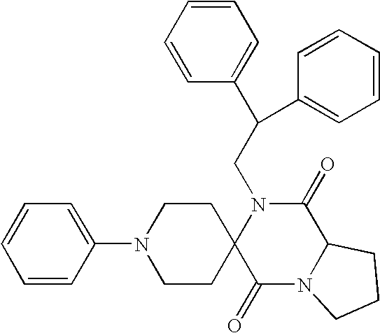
C(N1C2(C(=O)N3C(C1=O)CCC3)CCN(C1=CC=CC=C1)CC2)C(C1=CC=CC=C1)C1=CC=CC=C1
